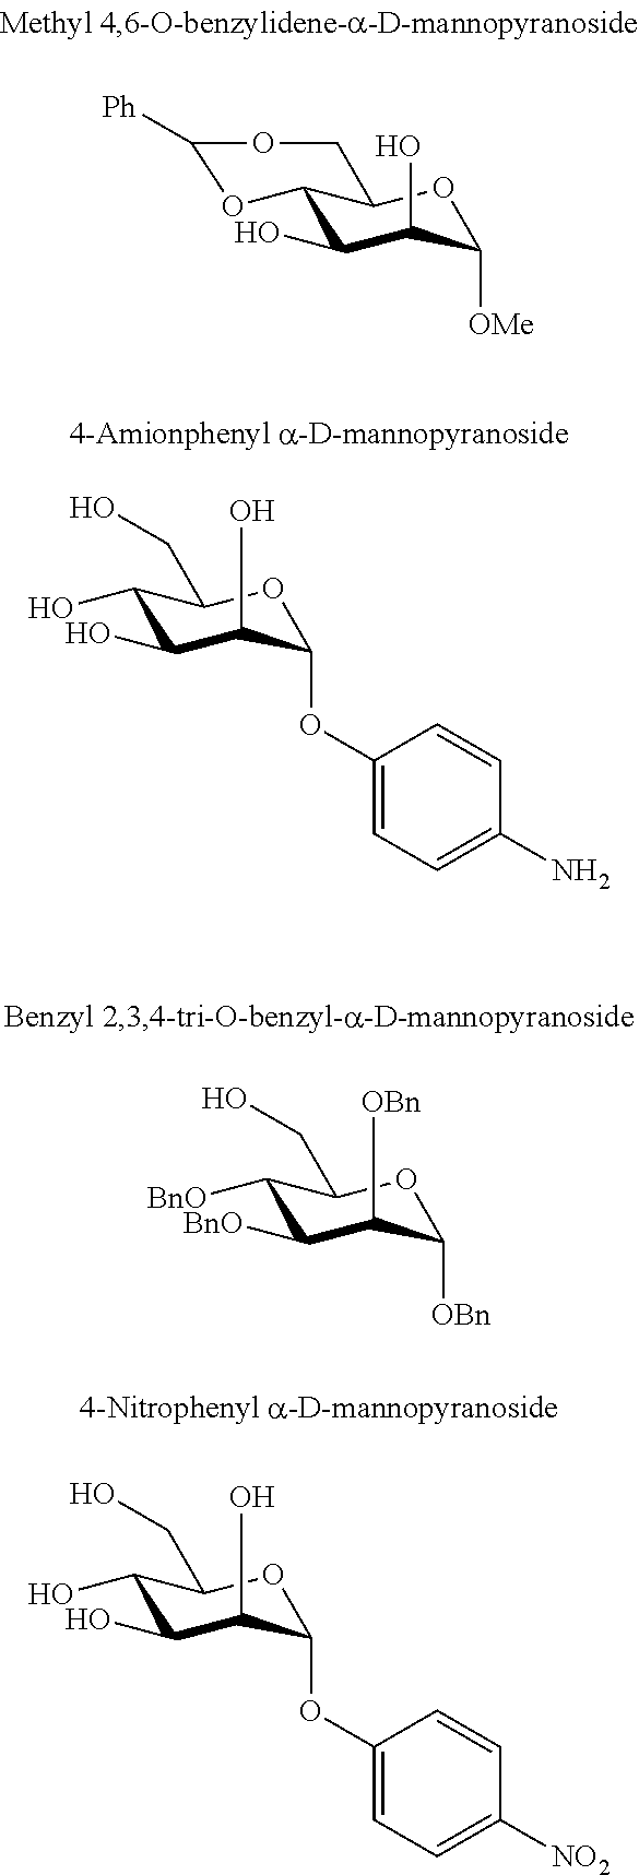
C12C(O)C(O)C([OMe])OC1COC([Ph])O2.C1(O)C(O)C(O)C(OC2=CC=C(N)C=C2)OC1CO.C1([BnO])C([BnO])C([OBn])C([OBn])OC1CO.C1(O)C(O)C(O)C(OC2=CC=C([NO2])C=C2)OC1CO
